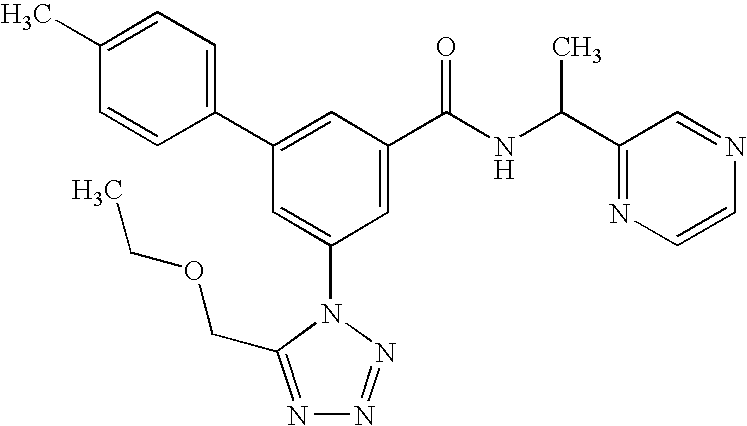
C1(C2=CC(C(NC(C3=NC=CN=C3)C)=O)=CC(N3C(COCC)=NN=N3)=C2)=CC=C(C)C=C1
